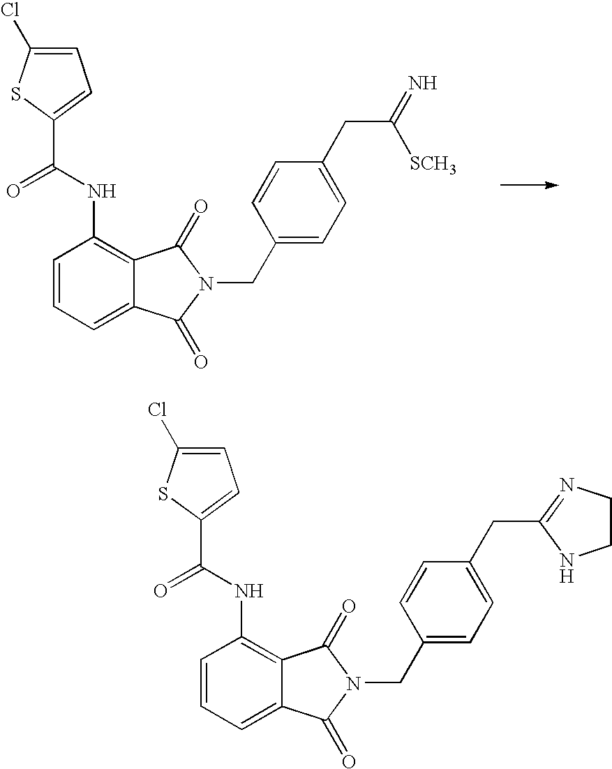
C1=CC=C2C(=C1NC(C1=CC=C(Cl)S1)=O)C(=O)N(CC1=CC=C(CC(=N)[SCH3])C=C1)C2=O.C1=CC=C2C(=C1NC(C1=CC=C(Cl)S1)=O)C(=O)N(CC1=CC=C(CC3=NCCN3)C=C1)C2=O
